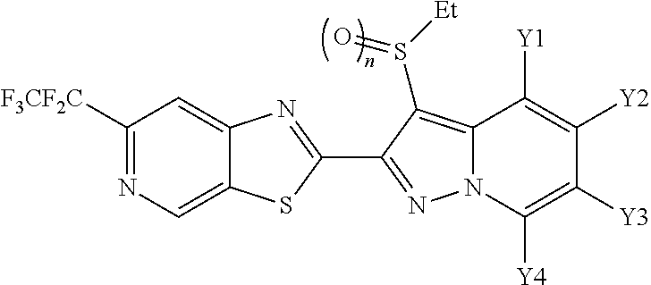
C12=CN=C([F3CF2C])C=C1N=C(C1=NN3C(=C1S([Et])=O)C([Y1])=C([Y2])C([Y3])=C3[Y4])S2
